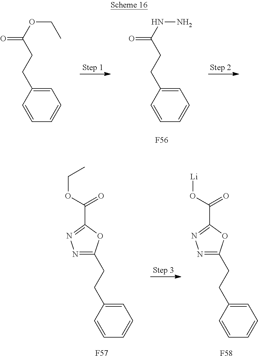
C1=C(CCC(NN)=O)C=CC=C1.[F56].C1=C(CCC(OCC)=O)C=CC=C1.C1=C(CCC2=NN=C(C(OCC)=O)O2)C=CC=C1.[F57].C1=C(CCC2=NN=C(C(O[Li])=O)O2)C=CC=C1.[F58]
